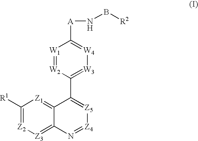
C1([R1])=[Z2][Z3]=C2C(=[Z1]1)C(C1=[W3][W4]=C([A]NB[R2])[W1]=[W2]1)=[Z5][Z4]=N2
